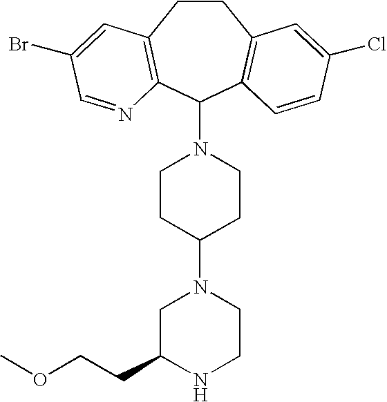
C1CC2=C(C(N3CCC(N4CC(CCOC)NCC4)CC3)C3=C1C=C(Cl)C=C3)N=CC(Br)=C2
